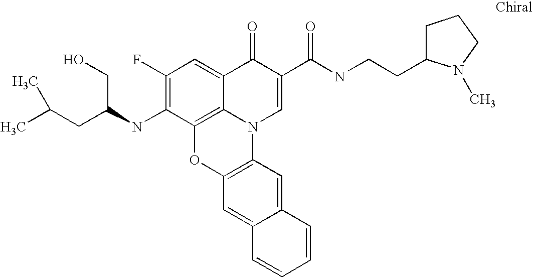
C1(F)=C(NC(CC(C)C)CO)C2=C3C(=C1)C(=O)C(C(NCCC1CCCN1C)=O)=CN3C1=C(O2)C=C2C(=C1)C=CC=C2
